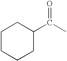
C1CCCC(C(C)=O)C1
